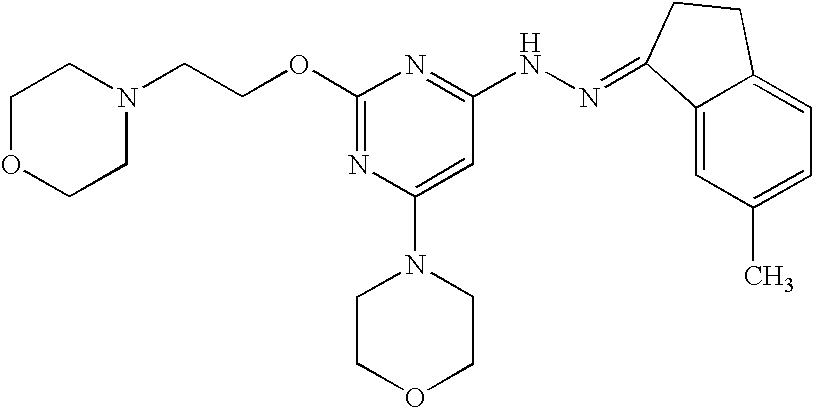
C12=CC(C)=CC=C1CCC2=NNC1=NC(OCCN2CCOCC2)=NC(N2CCOCC2)=C1
